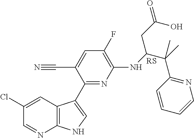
C1(Cl)=CC2=C(N=C1)NC=C2C1=NC(NC(C(C)(C2=NC=CC=C2)C)CC(=O)O)=C(F)C=C1C#N
